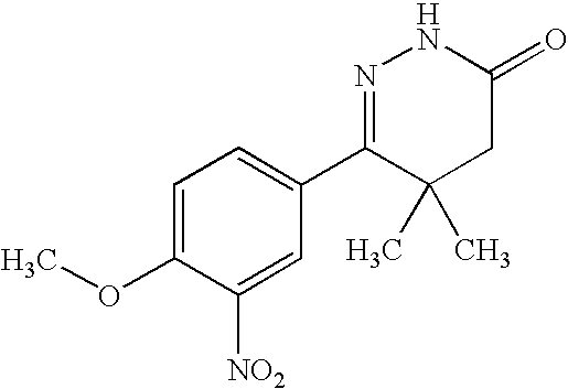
C1=C(OC)C([NO2])=CC(C2=NNC(=O)CC2(C)C)=C1
